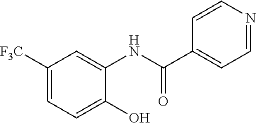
C1([F3C])=CC=C(O)C(NC(=O)C2=CC=NC=C2)=C1
